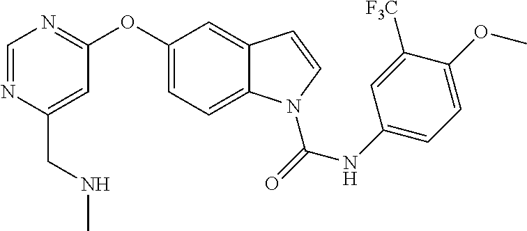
O(C1=CC=C2C(=C1)C=CN2C(=O)NC1=CC=C(OC)C([F3C])=C1)C1=NC=NC(CNC)=C1
